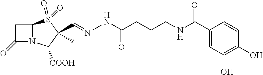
C(C1(C)S(=O)(=O)C2N(C1[COOH])C(=O)C2)=NNC(=O)CCCNC(C1=CC(O)=C(O)C=C1)=O
